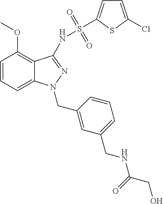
C1=CC=C2C(=C1OC)C(NS(=O)(=O)C1=CC=C(Cl)S1)=NN2CC1=CC(CNC(CO)=O)=CC=C1
